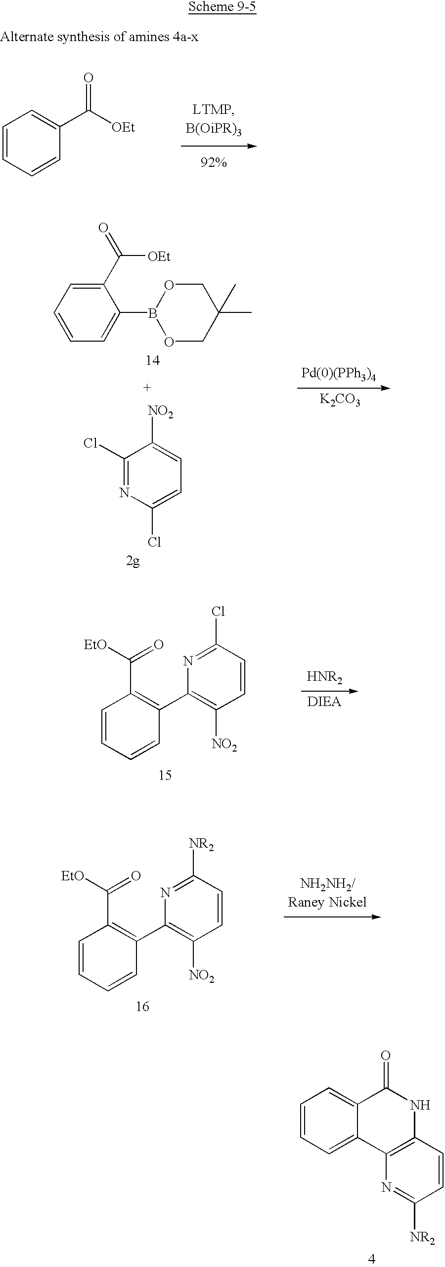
C1=CC=C2C(=C1)C(=O)NC1=C2N=C([NR2])C=C1.C1(C([OEt])=O)=CC=CC=C1B1OCC(C)(C)CO1.C1(Cl)=NC(Cl)=CC=C1[NO2].[Pd(0)(PPh3)4].[K2CO3].C1=CC=CC(C2=C([NO2])C=CC(Cl)=N2)=C1C(=O)[EtO].[HNR2].C1=CC=CC(C2=C([NO2])C=CC([NR2])=N2)=C1C(=O)[EtO].C1=CC=CC(C([OEt])=O)=C1
